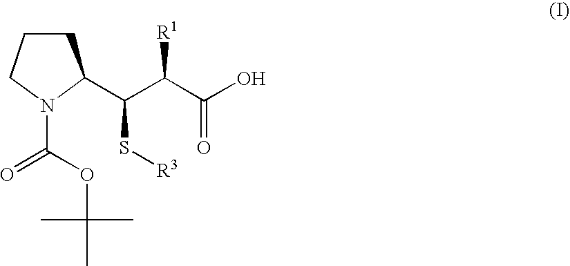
C1CCN(C(=O)OC(C)(C)C)C1C(C(C(O)=O)[R1])S[R3]
